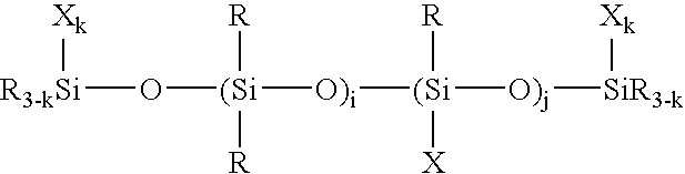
[R3-kSi](O[(Si]([O)i][(Si]([O)j][SiR3-k][Xk])([R])[X])([R])[R])[Xk]
